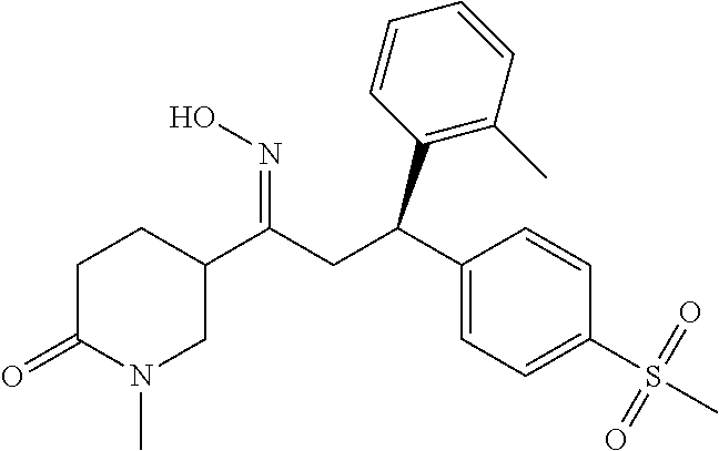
C1(C(CC(C2CCC(=O)N(C)C2)=NO)C2=C(C)C=CC=C2)=CC=C(S(=O)(=O)C)C=C1
